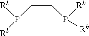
C(CP([Rb])[Rb])P([Rb])[Rb]
